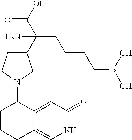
C(N)(CCCCB(O)O)(C(O)=O)C1CCN(C2CCCC3=CNC(=O)C=C23)C1
